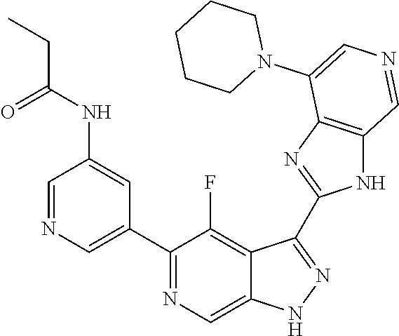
C1(C2=CN=CC(NC(CC)=O)=C2)=NC=C2C(=C1F)C(C1=NC3=C(N1)C=NC=C3N1CCCCC1)=NN2
